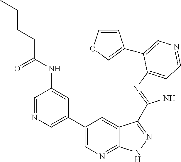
C1=NC=C(C2=CN=C3C(=C2)C(C2=NC4=C(N2)C=NC=C4C2=COC=C2)=NN3)C=C1NC(CCCC)=O
